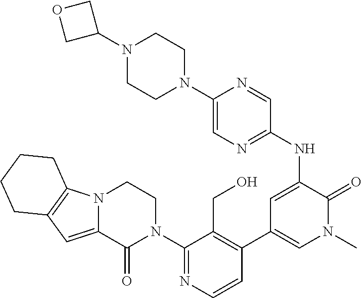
N12C(=CC3=C1CCCC3)C(=O)N(C1=NC=CC(C3=CN(C)C(=O)C(NC4=NC=C(N5CCN(C6COC6)CC5)N=C4)=C3)=C1CO)CC2
